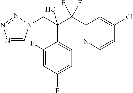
C1(F)=CC(F)=CC=C1C(C(C1=NC=CC(Cl)=C1)(F)F)(CN1C=NN=N1)O
